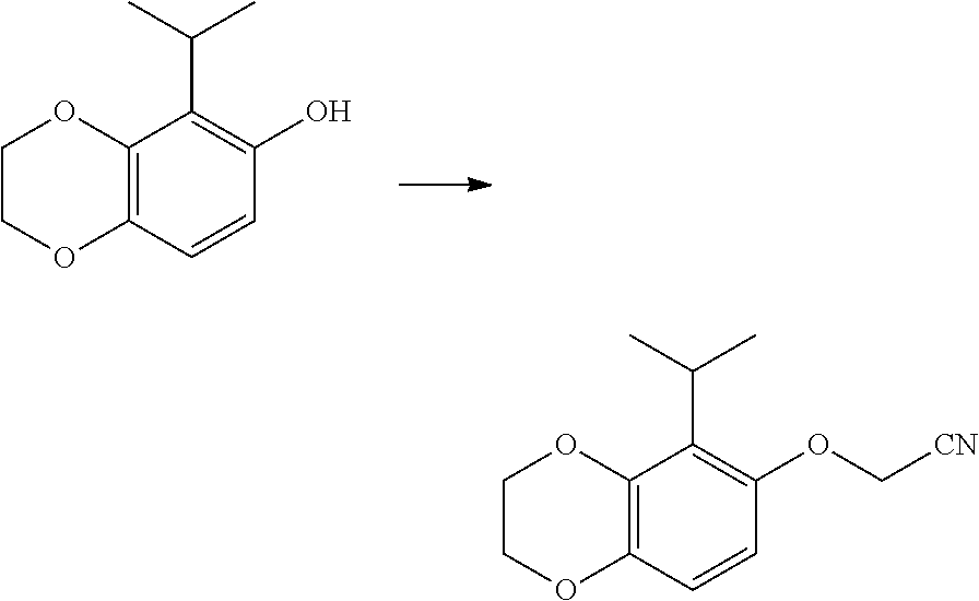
C12=C(C=CC(O)=C1C(C)C)OCCO2.C12=C(C=CC(OC[CN])=C1C(C)C)OCCO2
